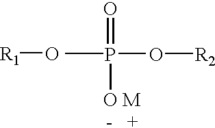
[R1]O.CP(O[R2])(=O)[O M].[-   +]
